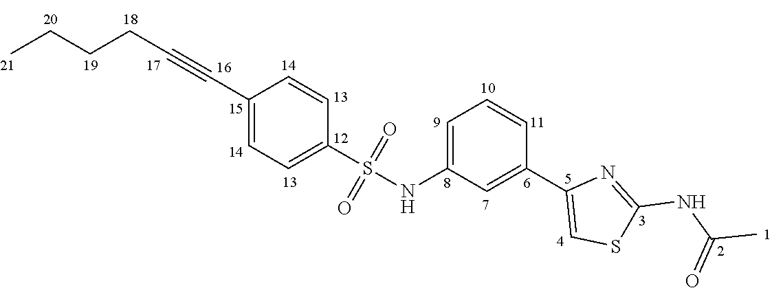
CCCCC#CC1=CC=C(S(=O)(=O)NC2=CC=CC(C3=CSC(NC(C)=O)=N3)=C2)C=C1
